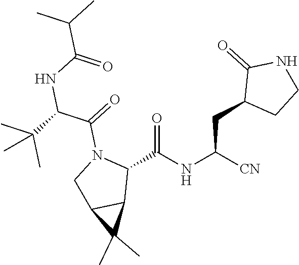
C1(C(NC([CN])CC2CCNC2=O)=O)N(C(=O)C(C(C)(C)C)NC(C(C)C)=O)CC2C1C2(C)C
